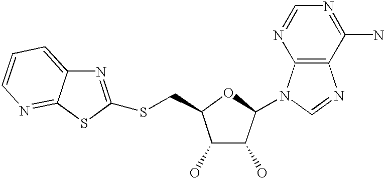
C1(O)C(O)C(N2C3=C(N=C2)C(N)=NC=N3)OC1CSC1=NC2=CC=CN=C2S1
